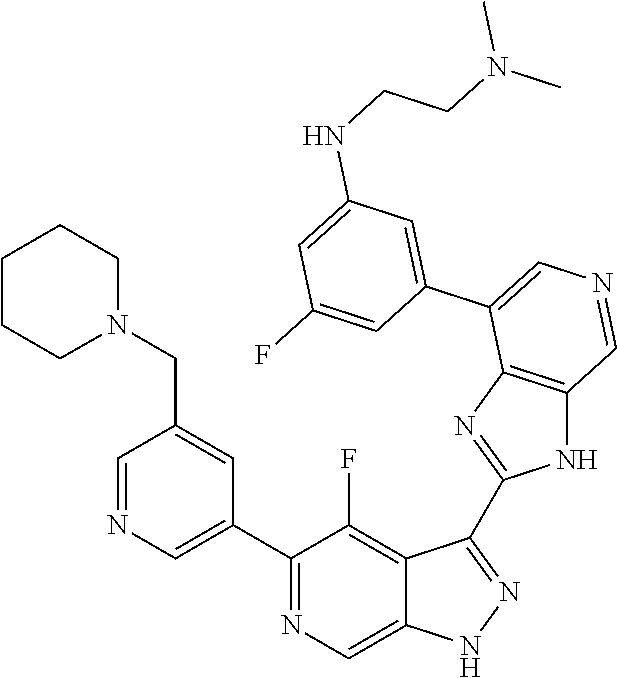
C1(C2=CN=CC(CN3CCCCC3)=C2)=NC=C2C(=C1F)C(C1=NC3=C(N1)C=NC=C3C1=CC(NCCN(C)C)=CC(F)=C1)=NN2
